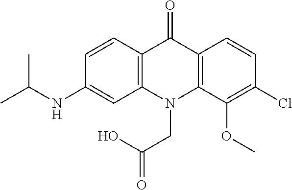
C12=C(N(CC(O)=O)C3=C(C1=O)C=CC(Cl)=C3OC)C=C(NC(C)C)C=C2
